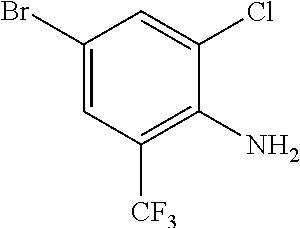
BrC1=CC([CF3])=C(N)C(Cl)=C1
